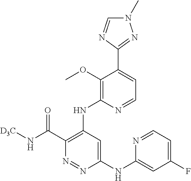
C1(NC2=CC(F)=CC=N2)=CC(NC2=C(OC)C(C3=NN(C)C=N3)=CC=N2)=C(C(N[D3C])=O)N=N1
